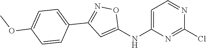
C1=C(NC2=CC(C3=CC=C(OC)C=C3)=NO2)N=C(Cl)N=C1
